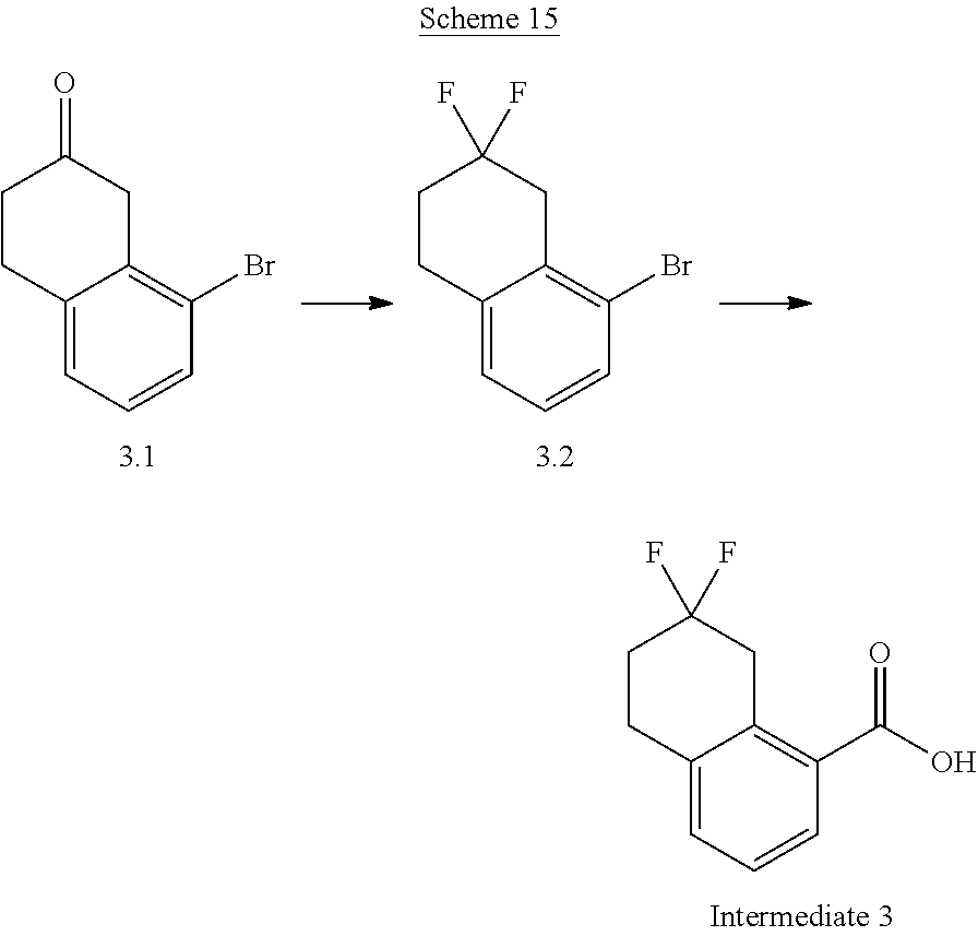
C1CC2=CC=CC(C(O)=O)=C2CC1(F)F.C1CC2=CC=CC(Br)=C2CC1=O.C1CC2=CC=CC(Br)=C2CC1(F)F
